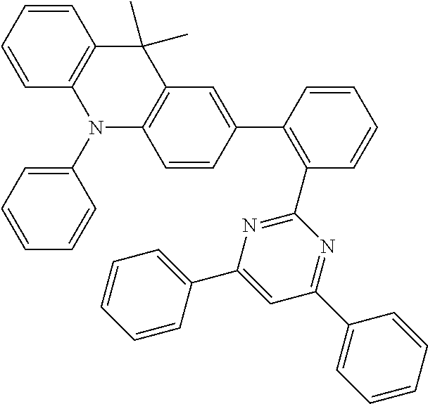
C1(C2=C(C3=NC(C4=CC=CC=C4)=CC(C4=CC=CC=C4)=N3)C=CC=C2)=CC2=C(C=C1)N(C1=CC=CC=C1)C1=C(C2(C)C)C=CC=C1
